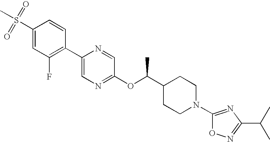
C1(S(C)(=O)=O)=CC(F)=C(C2=CN=C(OC(C3CCN(C4=NC(C(C)C)=NO4)CC3)C)C=N2)C=C1
